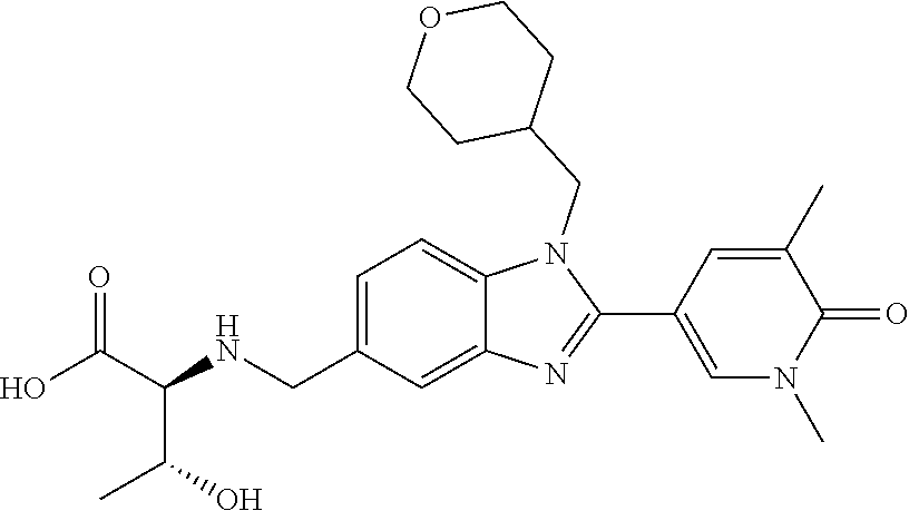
C1(C)=CC(C2=NC3=CC(CNC(C(O)=O)C(C)O)=CC=C3N2CC2CCOCC2)=CN(C)C1=O
